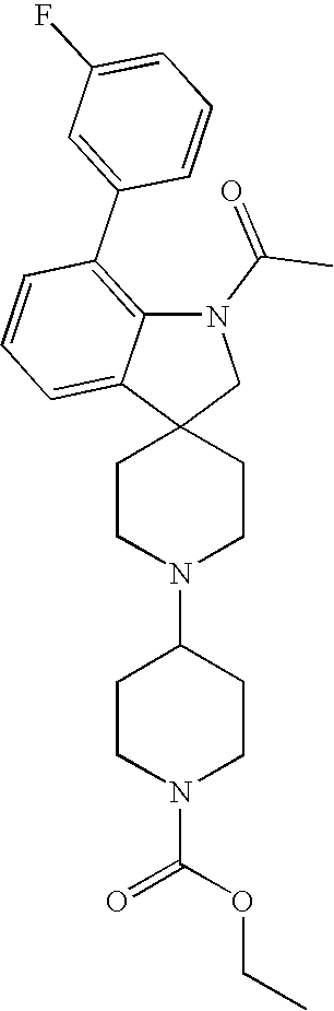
C1CN(C2CCN(C(=O)OCC)CC2)CCC12CN(C(C)=O)C1=C(C3=CC(F)=CC=C3)C=CC=C21
